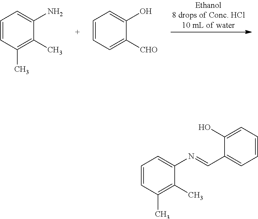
C1=CC(C)=C(C)C(N)=C1.C1=CC=C([CHO])C(O)=C1.C1=CC(C)=C(C)C(N=CC2=CC=CC=C2O)=C1
